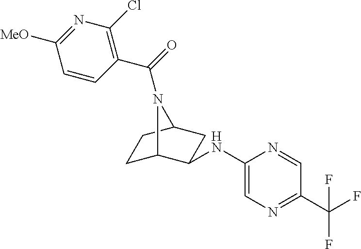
C1C2C(NC3=CN=C(C(F)(F)F)C=N3)CC(C1)N2C(=O)C1=C(Cl)N=C([MeO])C=C1
